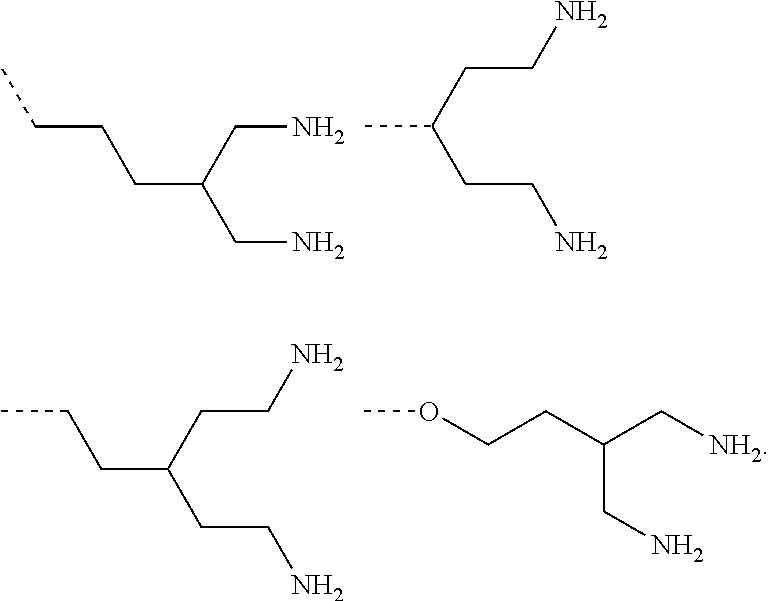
C(CCC(CN)CN)C.CC(CCN)CCN.CCCC(CCN)CCN.COCCC(C[NH2])CN
